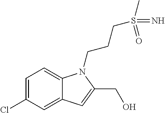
C1=C(Cl)C=C2C(=C1)N(CCCS(C)(=N)=O)C(CO)=C2
